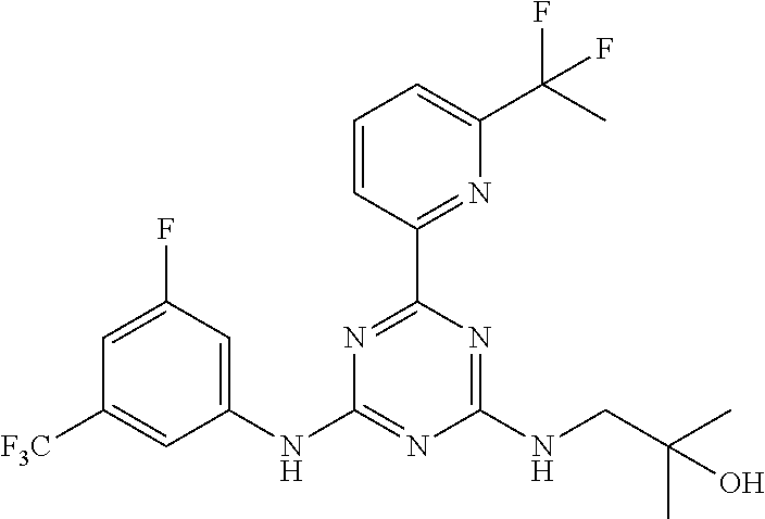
N1=C(C2=NC(C(C)(F)F)=CC=C2)N=C(NCC(C)(C)O)N=C1NC1=CC(F)=CC([F3C])=C1
